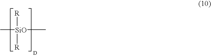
C[SiO]([R])([R])C.[D]
